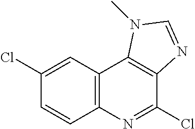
C12=C(C=C(Cl)C=C1)C1=C(C(Cl)=N2)N=CN1C
